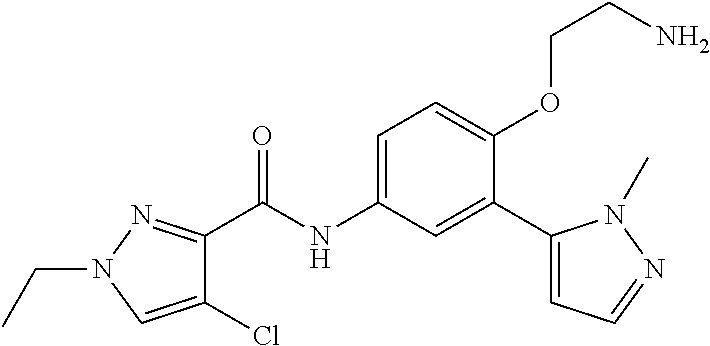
C1(Cl)=CN(CC)N=C1C(=O)NC1=CC=C(OCCN)C(C2=CC=NN2C)=C1
